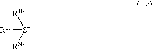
[R2b][S+]([R3b])[R1b]
